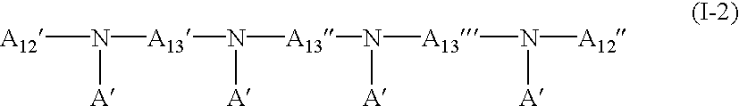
[A12]N([A13]N([A13]N([A13]N([A])[A12])[A])[A])[A]
